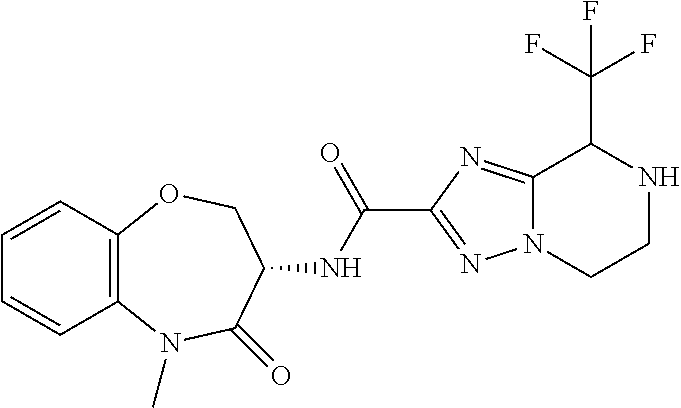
C1=CC2=C(C=C1)N(C)C(=O)C(NC(C1=NN3C(=N1)C(C(F)(F)F)NCC3)=O)CO2
